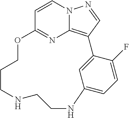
C1=CC2=NC3=C(C=NN13)C1=CC(=CC=C1F)NCCNCCCO2
